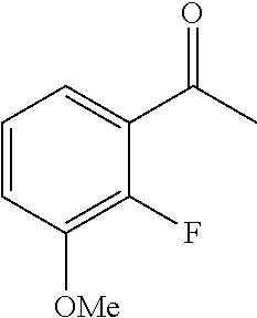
C1=CC([OMe])=C(F)C(C(=O)C)=C1
